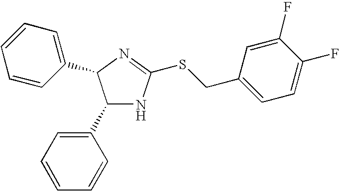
C1(C2=CC=CC=C2)NC(SCC2=CC=C(F)C(F)=C2)=NC1C1=CC=CC=C1
